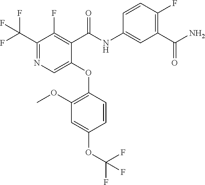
C1(OC2=C(OC)C=C(OC(F)(F)F)C=C2)=CN=C(C(F)(F)F)C(F)=C1C(NC1=CC(C(N)=O)=C(F)C=C1)=O
